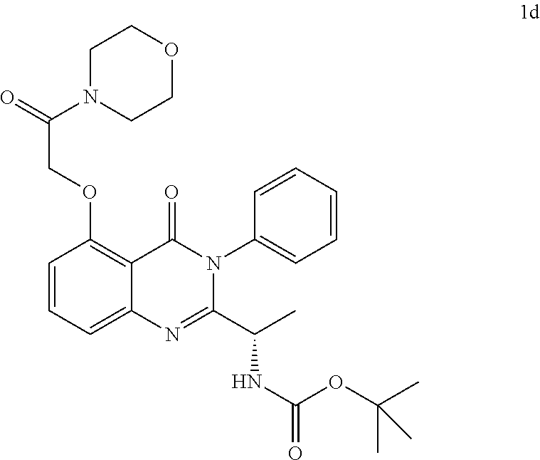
C1=CC=C2C(=C1OCC(N1CCOCC1)=O)C(=O)N(C1=CC=CC=C1)C(C(C)NC(=O)OC(C)(C)C)=N2
